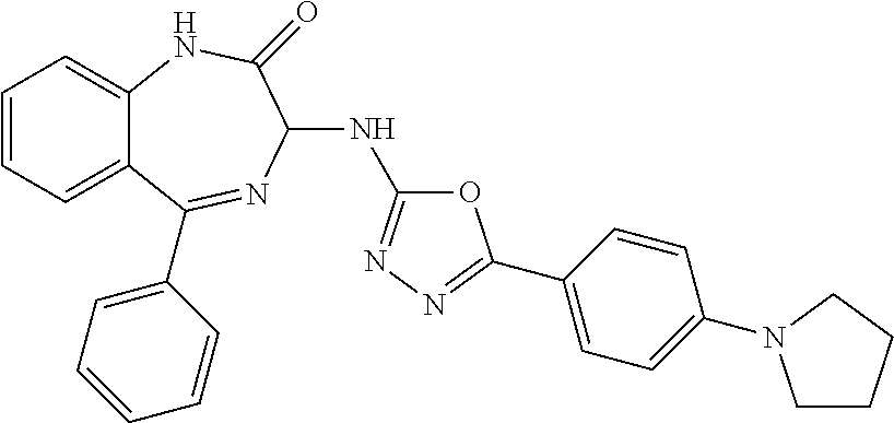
C1=CC=C2C(=C1)NC(=O)C(NC1=NN=C(C3=CC=C(N4CCCC4)C=C3)O1)N=C2C1=CC=CC=C1
